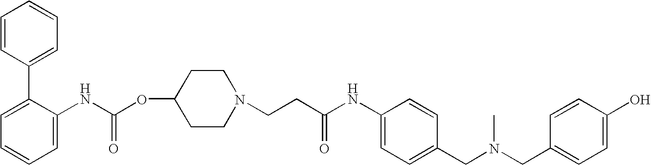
C1=CC(C2=CC=CC=C2NC(OC2CCN(CCC(NC3=CC=C(CN(CC4=CC=C(O)C=C4)C)C=C3)=O)CC2)=O)=CC=C1
